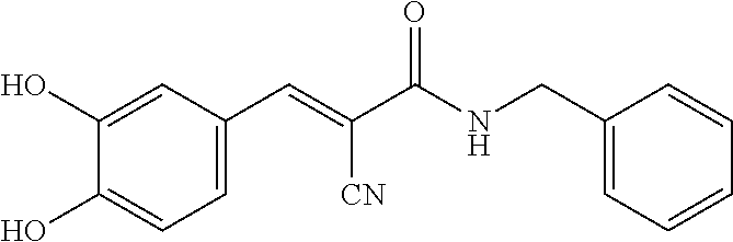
C1=C(C=C(C(NCC2=CC=CC=C2)=O)[CN])C=C(O)C(O)=C1
